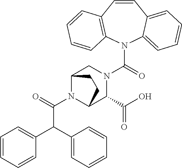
N1(C(=O)C(C2=CC=CC=C2)C2=CC=CC=C2)C2C(C(O)=O)N(C(N3C4=CC=CC=C4C=CC4=C3C=CC=C4)=O)CC1CC2
